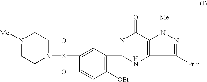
N1([Me])CCN(S(C2=CC(C3=NC(=O)C4=C(N3)C([Pr-n])=NN4[Me])=C([OEt])C=C2)(=O)=O)CC1
